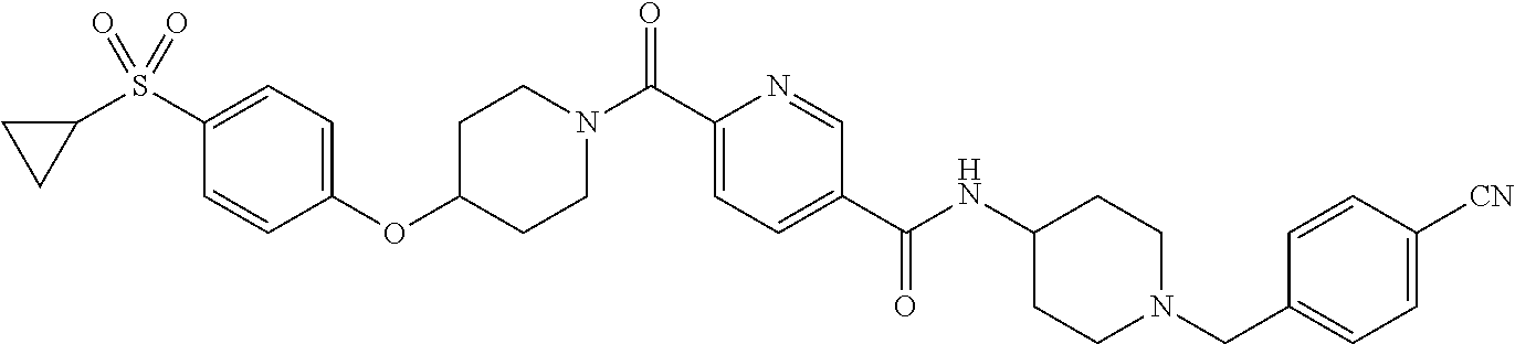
C1(OC2CCN(C(C3=CC=C(C(NC4CCN(CC5=CC=C([CN])C=C5)CC4)=O)C=N3)=O)CC2)=CC=C(S(C2CC2)(=O)=O)C=C1
